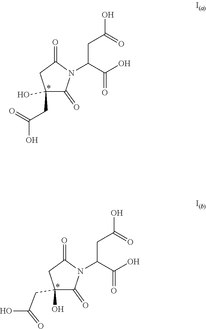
C(C(C(O)=O)N1C(=O)C(CC(=O)O)(O)CC1=O)C(=O)O.C(C(C(O)=O)N1C(=O)C(O)(CC(O)=O)CC1=O)C(=O)O
